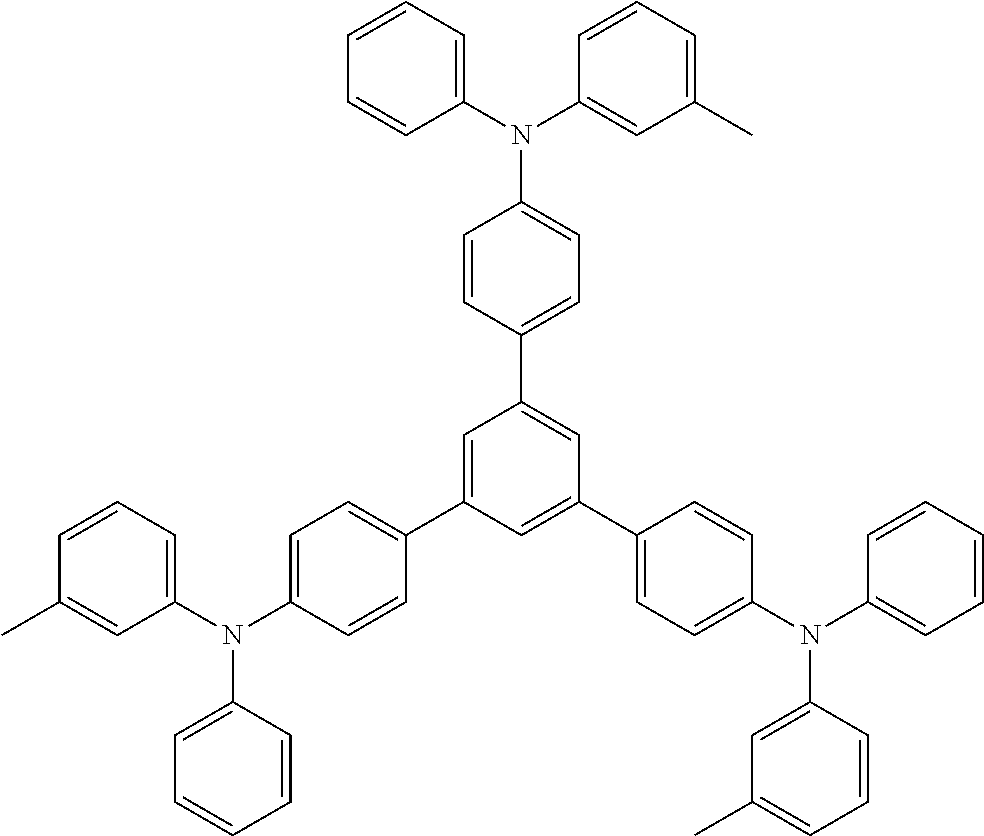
C1(C2=CC(C3=CC=C(N(C4=CC=CC=C4)C4=CC(C)=CC=C4)C=C3)=CC(C3=CC=C(N(C4=CC(C)=CC=C4)C4=CC=CC=C4)C=C3)=C2)=CC=C(N(C2=CC=CC(C)=C2)C2=CC=CC=C2)C=C1
